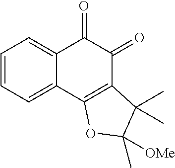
C1=CC=C2C(=C1)C(=O)C(=O)C1=C2OC([OMe])(C)C1(C)C
